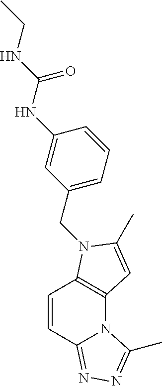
C12=C(N(CC3=CC=CC(NC(NCC)=O)=C3)C(C)=C1)C=CC1=NN=C(C)N21
